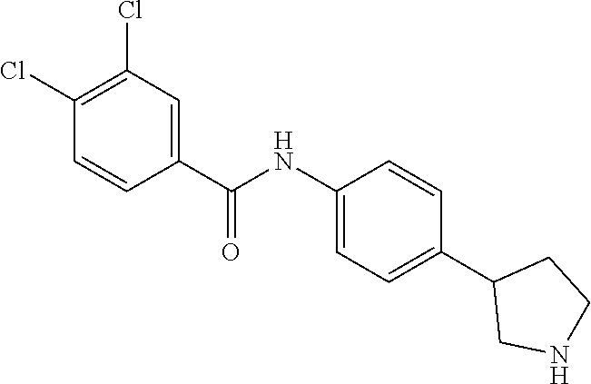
C1(C(NC2=CC=C(C3CNCC3)C=C2)=O)=CC(Cl)=C(Cl)C=C1
